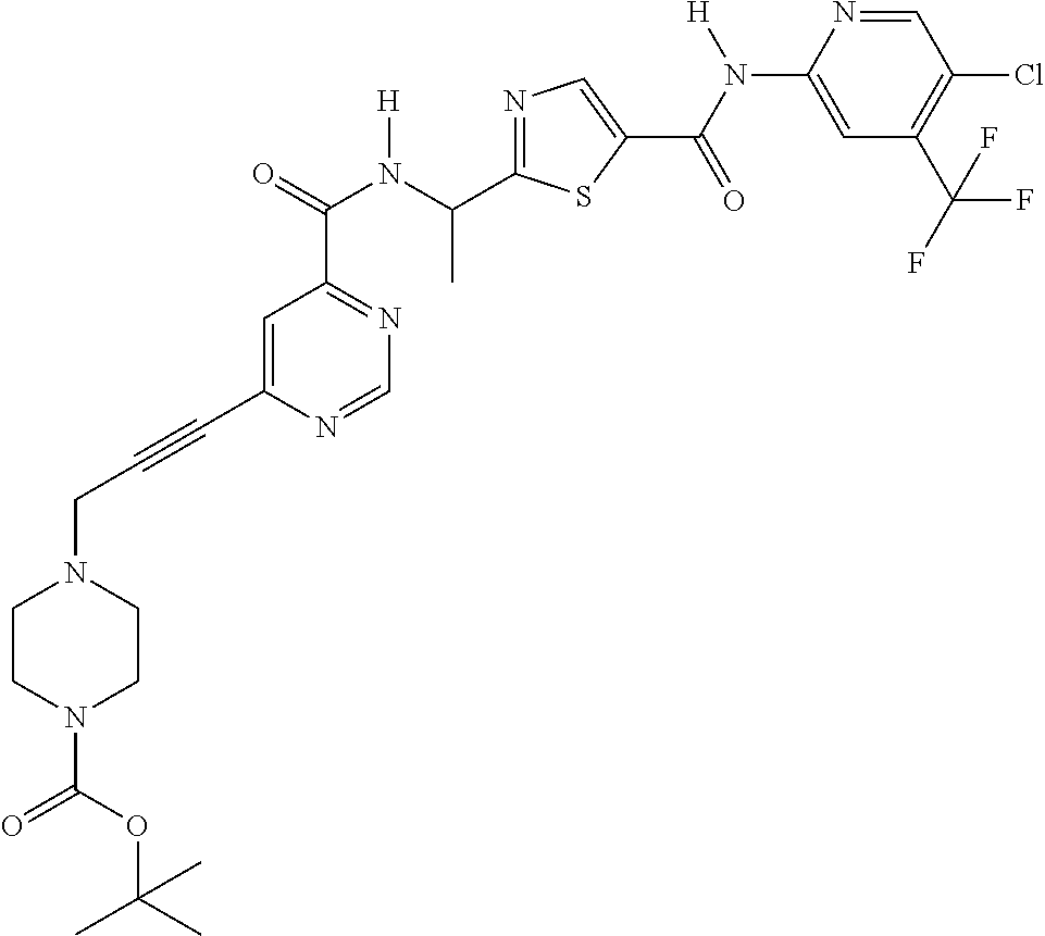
C(C1=CC(C(=O)N(C(C2=NC=C(C(N([H])C3=CC(C(F)(F)F)=C(Cl)C=N3)=O)S2)C)[H])=NC=N1)#CCN1CCN(C(OC(C)(C)C)=O)CC1
